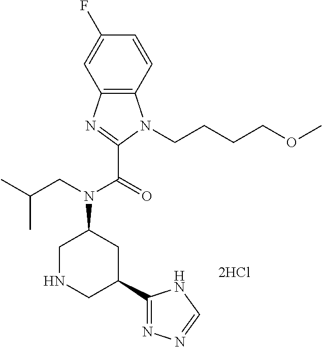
C12=C(C=CC(F)=C1)N(CCCCOC)C(C(N(C1CNCC(C3=NN=CN3)C1)CC(C)C)=O)=N2
